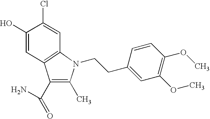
C1(O)=CC2=C(C=C1Cl)N(CCC1=CC(OC)=C(OC)C=C1)C(C)=C2C(N)=O
